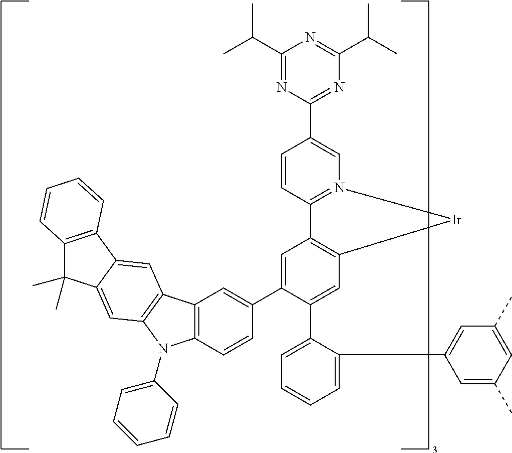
C1(C2=CC3=C(C=C2C2=CC=CC=C2C2=CC(C)=CC(C)=C2)[Ir]N2=C3C=CC(C3=NC(C(C)C)=NC(C(C)C)=N3)=C2)=CC2=C(C=C1)N(C1=CC=CC=C1)C1=C2C=C2C(=C1)C(C)(C)C1=C2C=CC=C1
